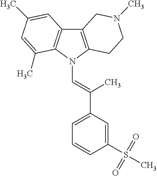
C12=C(N(C=C(C3=CC=CC(S(C)(=O)=O)=C3)C)C3=C1C=C(C)C=C3C)CCN(C)C2
